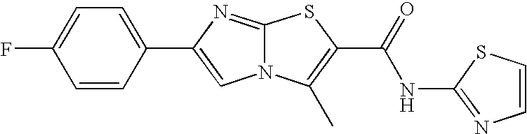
C1=CC(C2=CN3C(=N2)SC(C(=O)NC2=NC=CS2)=C3C)=CC=C1F
